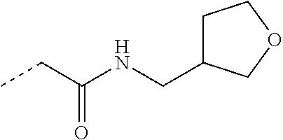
CCC(=O)NCC1CCOC1
